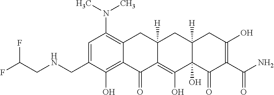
C1=C(CNCC(F)F)C(O)=C2C(=C1N(C)C)CC1([H])C(=C(O)C3(O)C([H])(C1)CC(O)=C(C(N)=O)C3=O)C2=O
